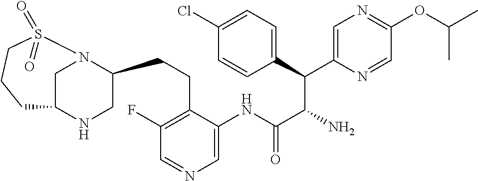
C1N2C(CCC3=C(F)C=NC=C3NC(C(N)C(C3=CC=C(Cl)C=C3)C3=CN=C(OC(C)C)C=N3)=O)CNC1CCCS2(=O)=O
